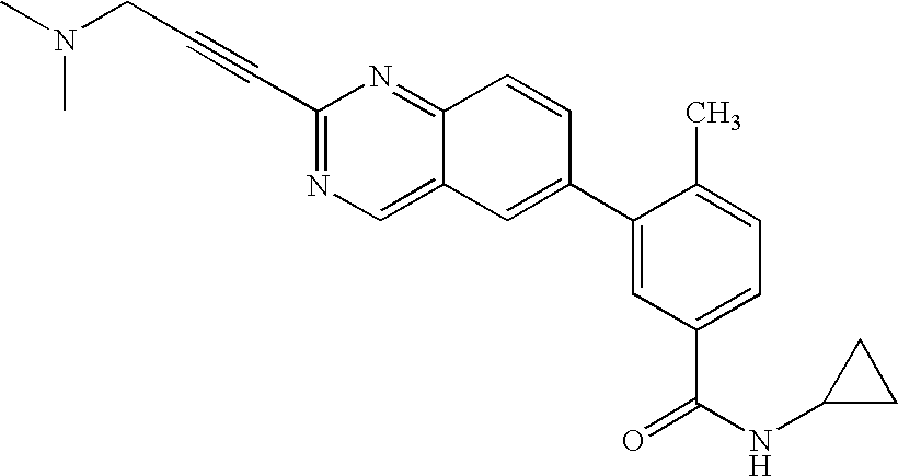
C1(C#CCN(C)C)=NC=C2C(=N1)C=CC(C1=CC(C(NC3CC3)=O)=CC=C1C)=C2
